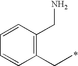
C1(CC)=C(CN)C=CC=C1
